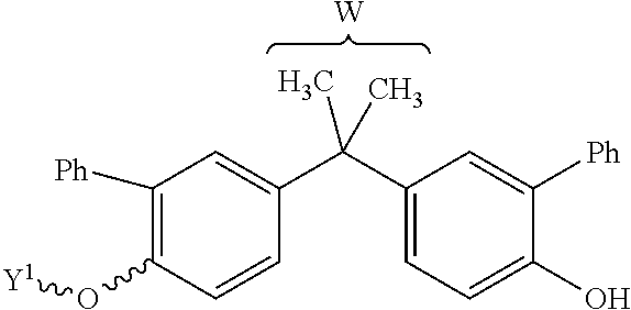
C1([Ph])=C(O[Y1])C=CC(C(C2=CC=C(O)C([Ph])=C2)(C)C)=C1.[W]
